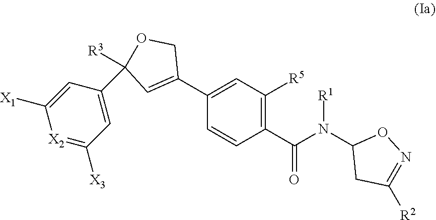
C1=C(C2=CC([R3])(C3=CC([X3])=[X2]C([X1])=C3)OC2)C=CC(C(N(C2CC([R2])=NO2)[R1])=O)=C1[R5]
